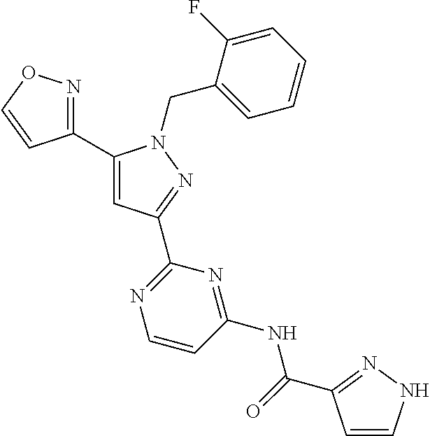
C1(C2=NOC=C2)=CC(C2=NC=CC(NC(=O)C3=NNC=C3)=N2)=NN1CC1=CC=CC=C1F
